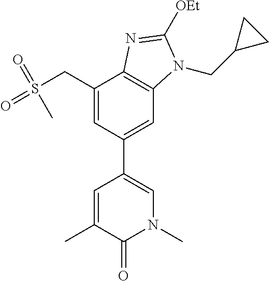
CC1=CC(C2=CC3=C(C(CS(=O)(=O)C)=C2)N=C([OEt])N3CC2CC2)=CN(C)C1=O
